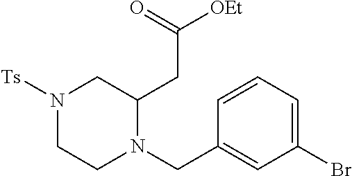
N1([Ts])CCN(CC2=CC(Br)=CC=C2)C(CC([OEt])=O)C1
